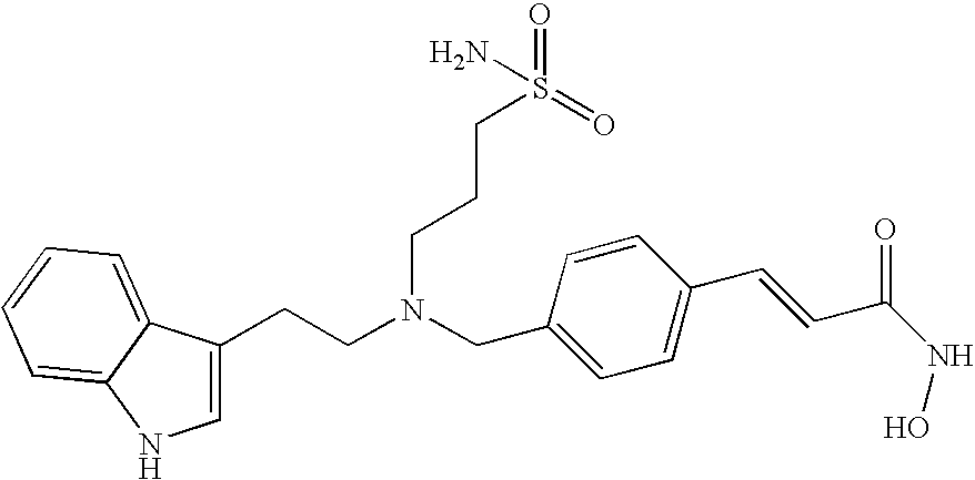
C1=C(CCN(CC2=CC=C(C=CC(NO)=O)C=C2)CCCS(=O)(N)=O)C2=CC=CC=C2N1
